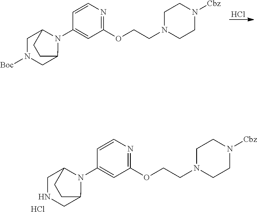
Cl.C1N(CCOC2=NC=CC(N3C4CN([Boc])CC3CC4)=C2)CCN([Cbz])C1.C1N(CCOC2=NC=CC(N3C4CNCC3CC4)=C2)CCN([Cbz])C1.Cl
